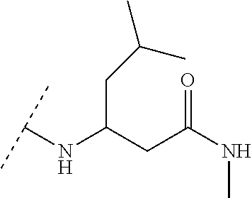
C(C(CC(NC)=O)NC(C)C)C(C)C
